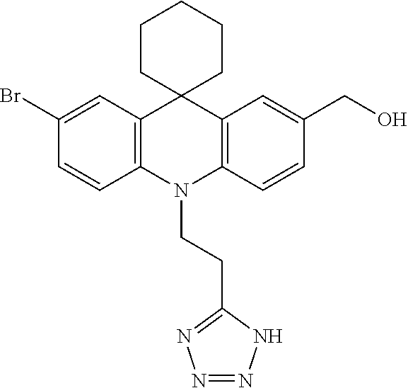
C1(Br)=CC2=C(C=C1)N(CCC1=NN=NN1)C1=C(C=C(CO)C=C1)C21CCCCC1
